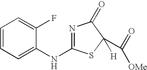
N1=C(NC2=CC=CC=C2F)SC([H])(C(=O)[OMe])C1=O
